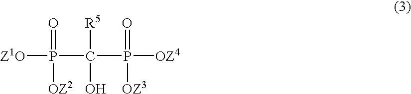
P(C(P([OZ3])([OZ4])=O)(O)[R5])([Z1O])([OZ2])=O
